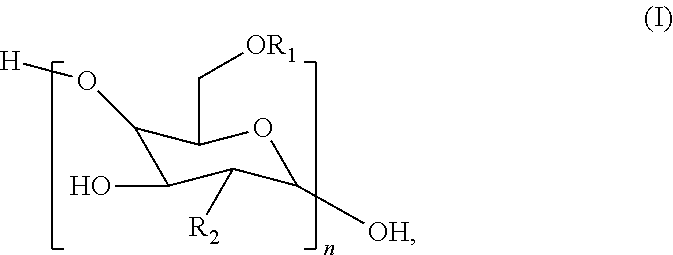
C1(O[H])C(O)C([R2])C([OH])OC1C[OR1]
